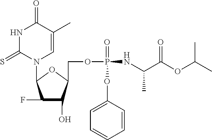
C1(F)C(O)C(COP(=O)(NC(C(OC(C)C)=O)C)OC2=CC=CC=C2)OC1N1C=C(C)C(=O)NC1=S
